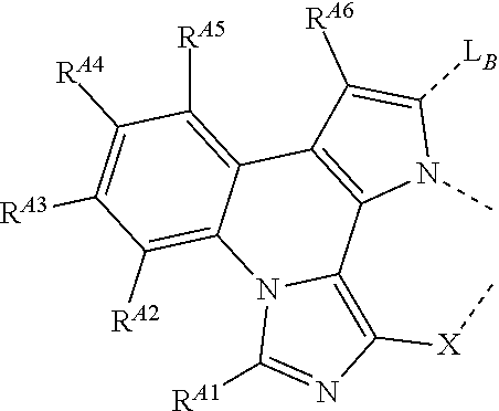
C1([RA4])=C([RA3])C([RA2])=C2C(=C1[RA5])C1=C(C3=C([X]C)N=C([RA1])N23)N(C)C([LB])=C1[RA6]
